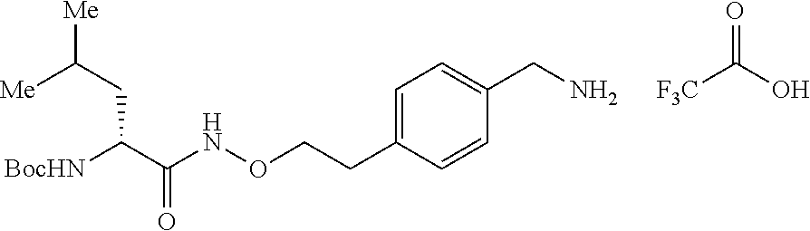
[Me]C(CC(C(NOCCC1=CC=C(CN)C=C1)=O)[BocHN])[Me].[F3C]C(O)=O
